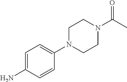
C1=C(N)C=CC(N2CCN(C(C)=O)CC2)=C1
